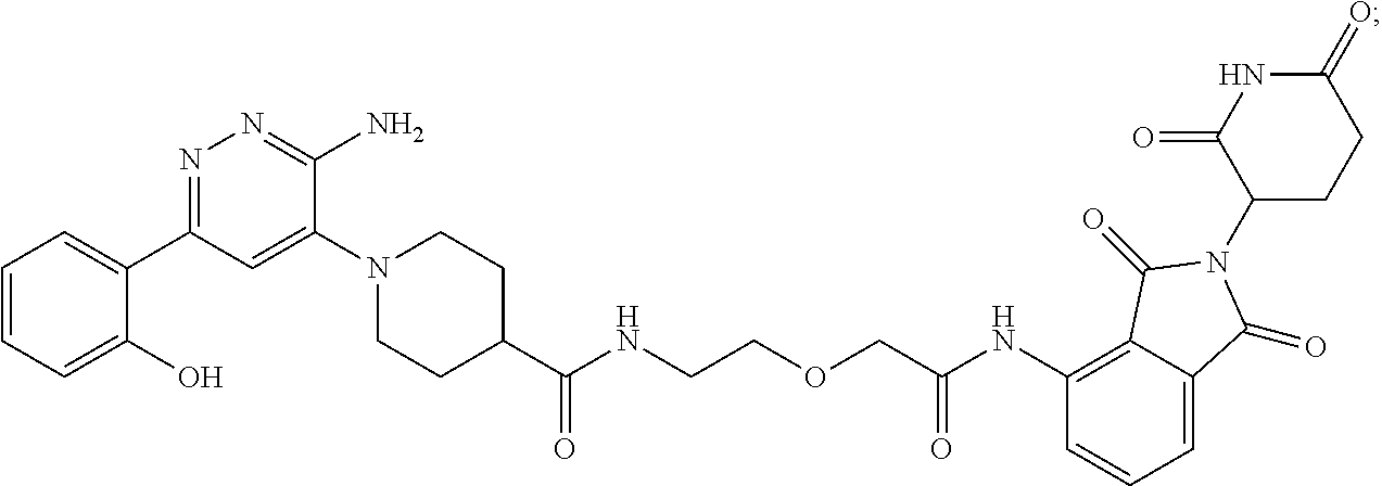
C1=CC=C(O)C(C2=NN=C(N)C(N3CCC(C(NCCOCC(NC4=C5C(=CC=C4)C(=O)N(C4CCC(=O)NC4=O)C5=O)=O)=O)CC3)=C2)=C1
